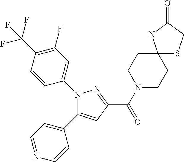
C(=O)(C1=NN(C2=CC(F)=C(C(F)(F)F)C=C2)C(C2=CC=NC=C2)=C1)N1CCC2(CC1)SCC(=O)N2
